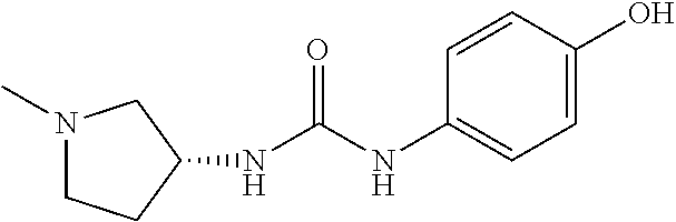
N1(C)CCC(NC(NC2=CC=C(O)C=C2)=O)C1
